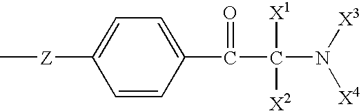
C1=C([Z]C)C=CC(C(C(N([X3])[X4])([X1])[X2])=O)=C1
